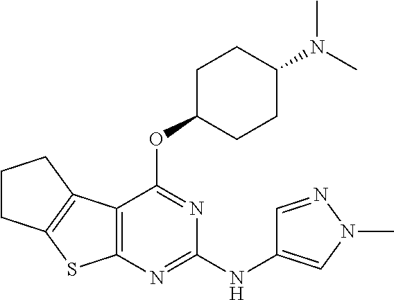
CN(C)C1CCC(OC2=NC(NC3=CN(C)N=C3)=NC3=C2C2=C(S3)CCC2)CC1
